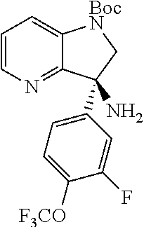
C1=CN=C2C(=C1)[BocN]CC2(C1=CC=C([F3CO])C(F)=C1)N
